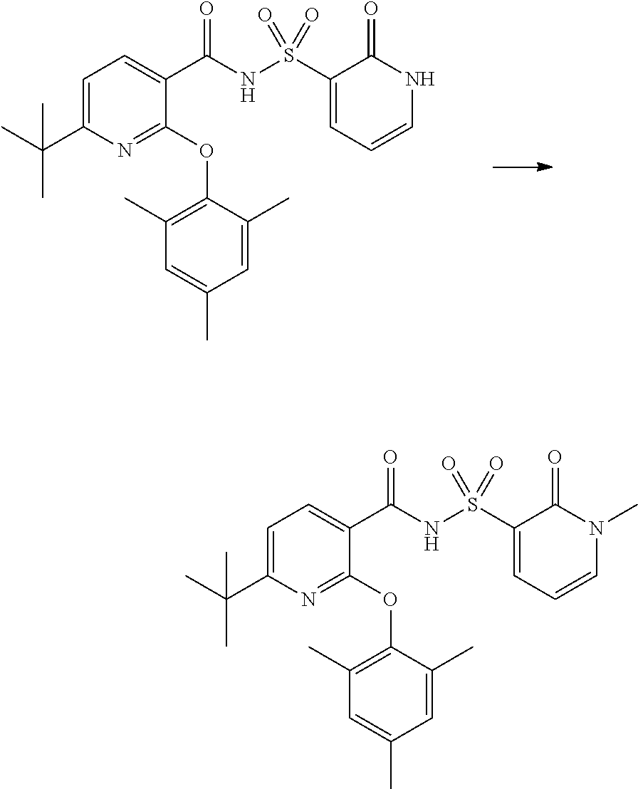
C1=C(C(C)(C)C)N=C(OC2=C(C)C=C(C)C=C2C)C(C(NS(C2=CC=CNC2=O)(=O)=O)=O)=C1.C1=C(C(C)(C)C)N=C(OC2=C(C)C=C(C)C=C2C)C(C(NS(C2=CC=CN(C)C2=O)(=O)=O)=O)=C1
